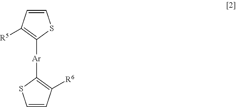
C1=CC([R6])=C([Ar]C2=C([R5])C=CS2)S1
